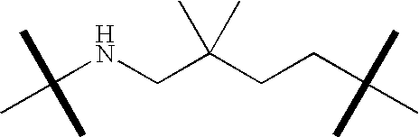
C(NCC(CCC(C)(C)C)(C)C)(C)(C)C
